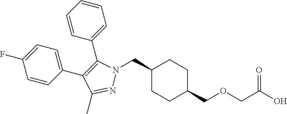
C1(CN2N=C(C)C(C3=CC=C(F)C=C3)=C2C2=CC=CC=C2)CCC(COCC(O)=O)CC1
